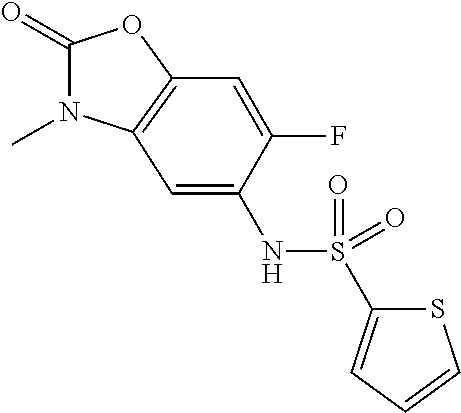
C1(=O)N(C)C2=C(O1)C=C(F)C(NS(C1=CC=CS1)(=O)=O)=C2
